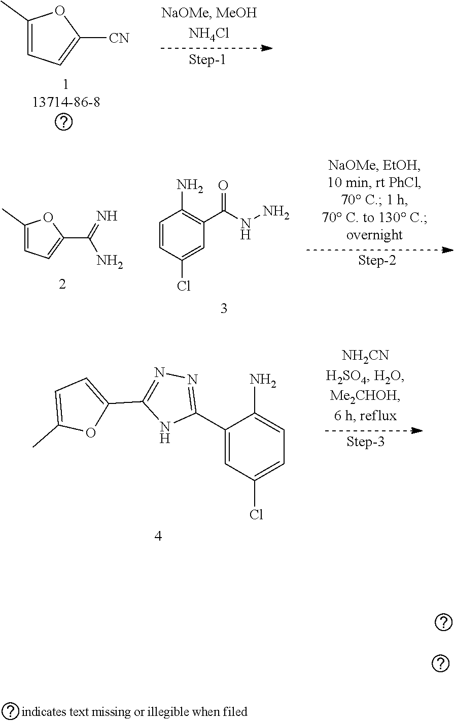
C1(C)=CC=C([CN])O1.C1=CC(Cl)=CC(C(=O)NN)=C1N.C1(C)=CC=C(C(N)=N)O1.C1(C)=CC=C(C2=NN=C(C3=CC(Cl)=CC=C3N)N2)O1
